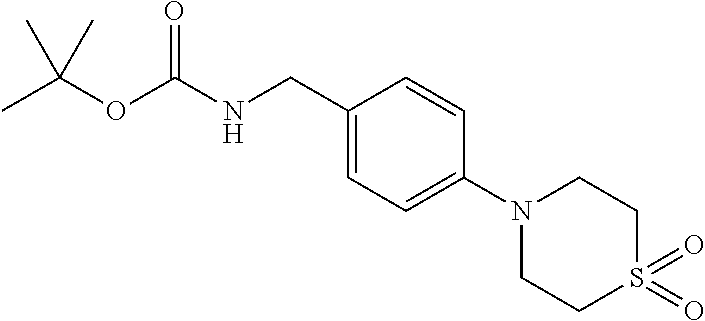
C1(CNC(OC(C)(C)C)=O)=CC=C(N2CCS(=O)(=O)CC2)C=C1
